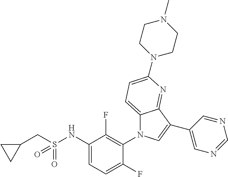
C12=CC=C(N3CCN(C)CC3)N=C1C(C1=CN=CN=C1)=CN2C1=C(F)C(NS(CC2CC2)(=O)=O)=CC=C1F
